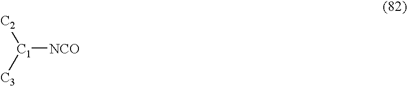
[C1]([NCO])([C2])[C3]
